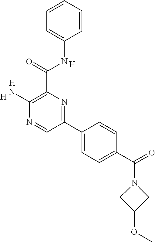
C1(N)=C(C(NC2=CC=CC=C2)=O)N=C(C2=CC=C(C(=O)N3CC(OC)C3)C=C2)C=N1.[H].[H].[H]
